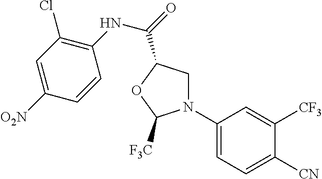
N1(C2=CC=C([CN])C([CF3])=C2)CC(C(NC2=C(Cl)C=C([O2N])C=C2)=O)OC1[F3C]
